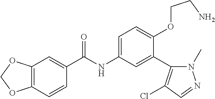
C1=CC2=C(C=C1C(=O)NC1=CC=C(OCCN)C(C3=C(Cl)C=NN3C)=C1)OCO2
